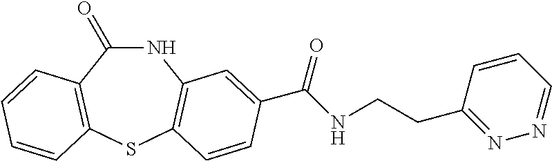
N1C(=O)C2=C(SC3=C1C=C(C(NCCC1=NN=CC=C1)=O)C=C3)C=CC=C2
